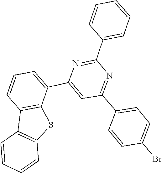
C1=CC=C(C2=NC(C3=CC=CC4=C3SC3=C4C=CC=C3)=CC(C3=CC=C(Br)C=C3)=N2)C=C1
